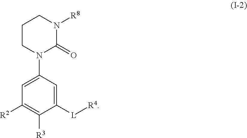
C1CN(C2=CC([R2])=C([R3])C([L][R4])=C2)C(=O)N([R8])C1
